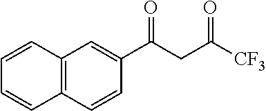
C12=C(C=CC(C(CC([CF3])=O)=O)=C1)C=CC=C2
